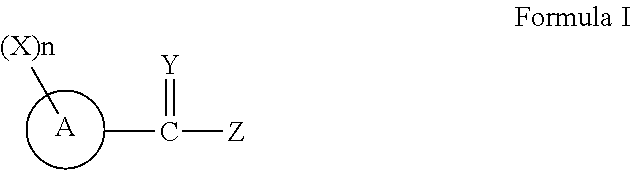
[Y]=C([Z])C.[A][(X)n]
